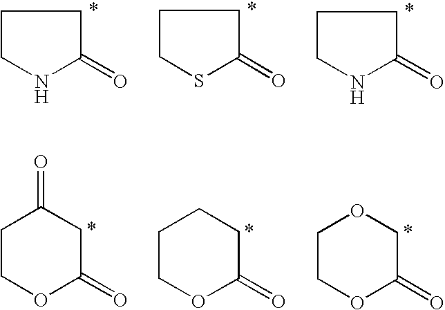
C1NC(=O)CC1.C1SC(=O)CC1.C1NC(=O)CC1.C1COC(=O)CC1=O.C1COC(=O)CC1.C1COC(=O)CO1
